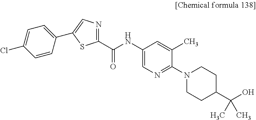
C1(C(NC2=CN=C(N3CCC(C(O)(C)C)CC3)C(C)=C2)=O)=NC=C(C2=CC=C(Cl)C=C2)S1
